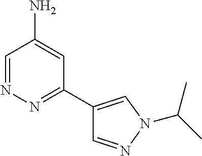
C1=NN=C(C2=CN(C(C)C)N=C2)C=C1N
